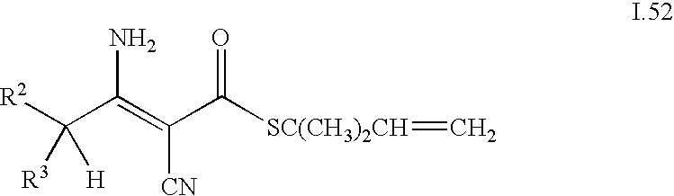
[R2]C(C(=C(C([SC(CH3)2CH]=C)=O)[CN])N)([H])[R3]
